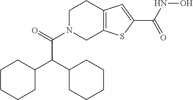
C(C(N1CCC2=C(C1)SC(C(NO)=O)=C2)=O)(C1CCCCC1)C1CCCCC1
